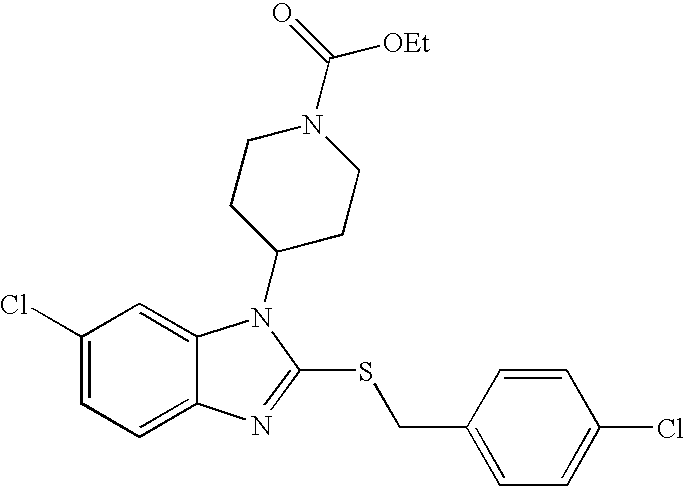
C1(Cl)=CC=C2C(=C1)N(C1CCN(C([OEt])=O)CC1)C(SCC1=CC=C(Cl)C=C1)=N2
